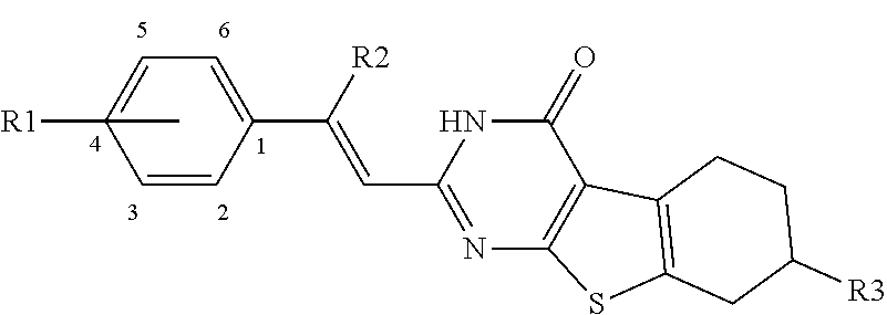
C1=CC(C([R2])=CC2=NC3=C(C(=O)N2)C2=C(S3)CC([R3])CC2)=CC=C1([R1])C
